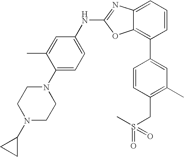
C1=CC(C2=CC(C)=C(CS(=O)(C)=O)C=C2)=C2C(=C1)N=C(NC1=CC=C(N3CCN(C4CC4)CC3)C(C)=C1)O2
